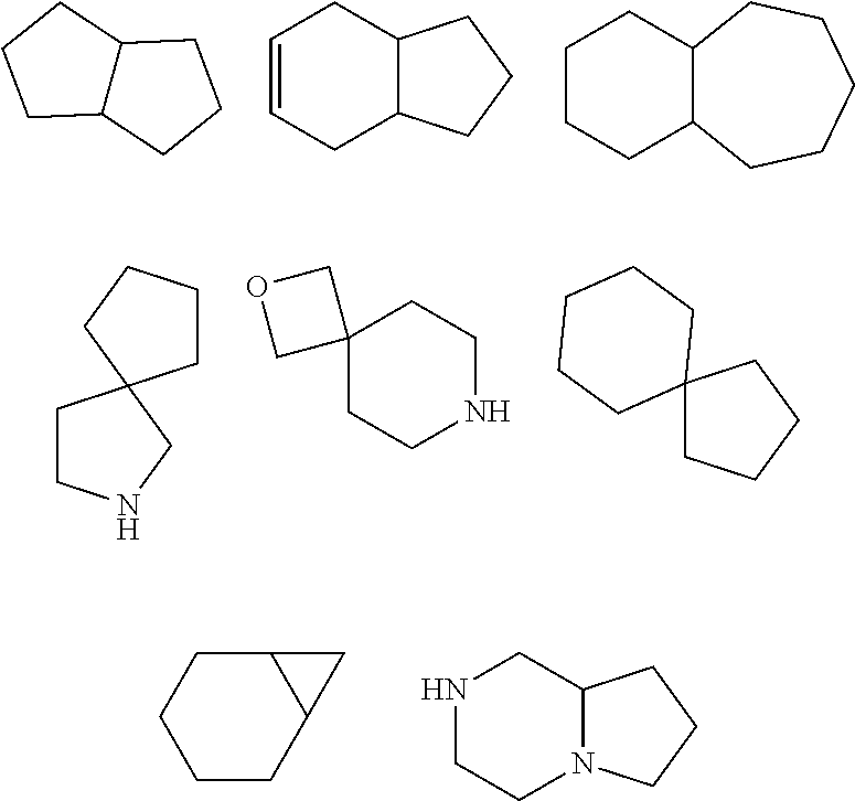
C1CC2C(C1)CCC2.C1=CCC2C(C1)CCC2.C1CCC2C(C1)CCCCC2.C1CNCC12CCCC2.C12(CCNCC1)COC2.C12(CCCC1)CCCCC2.C1CC2C(CC1)C2.N1CCN2C(C1)CCC2
